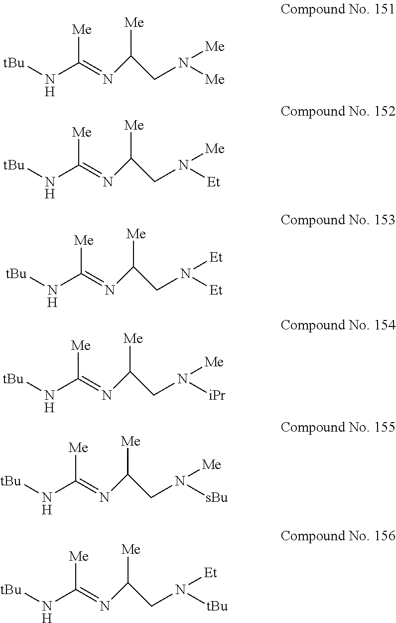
[tBu]NC(=NC(CN([Me])[Me])[Me])[Me].[tBu]NC(=NC(CN([Et])[Me])[Me])[Me].[tBu]NC(=NC(CN([Et])[Et])[Me])[Me].[tBu]NC(=NC(CN([iPr])[Me])[Me])[Me].[tBu]NC(=NC(CN([sBu])[Me])[Me])[Me].[tBu]NC(=NC(CN([tBu])[Et])[Me])[Me]
